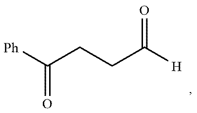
C(C([H])=O)CC([Ph])=O
